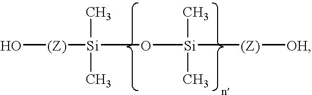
O[(Z)][Si](O[Si]([(Z)][OH])(C)C)(C)C
